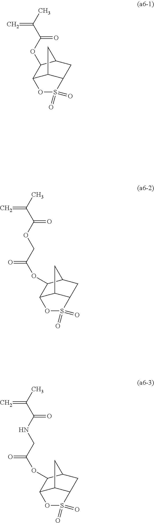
C=C(C)C(OCC(OC1C2C3C(CC1C3)S(=O)(=O)O2)=O)=O.C=C(C)C(NCC(OC1C2C3C(CC1C3)S(=O)(=O)O2)=O)=O.C=C(C)C(OC1C2C3C(CC1C3)S(=O)(=O)O2)=O
